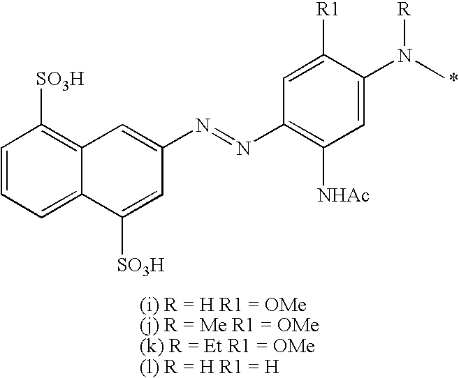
C1=CC=C2C(=C1[SO3H])C=C(N=NC1=C([NHAc])C=C(N(C)[R])C([R1])=C1)C=C2[SO3H]
